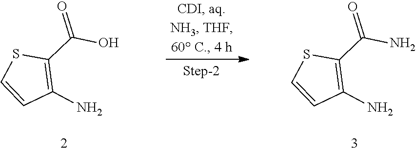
C1=CC(N)=C(C(N)=O)S1.C1=CC(N)=C(C(O)=O)S1
